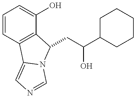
C1=CC2=C(C(O)=C1)C(CC(O)C1CCCCC1)N1C2=CN=C1
